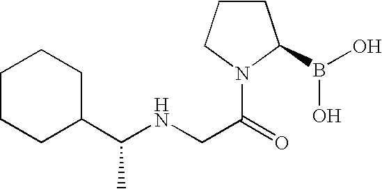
C(NCC(=O)N1C(B(O)O)CCC1)(C1CCCCC1)C
